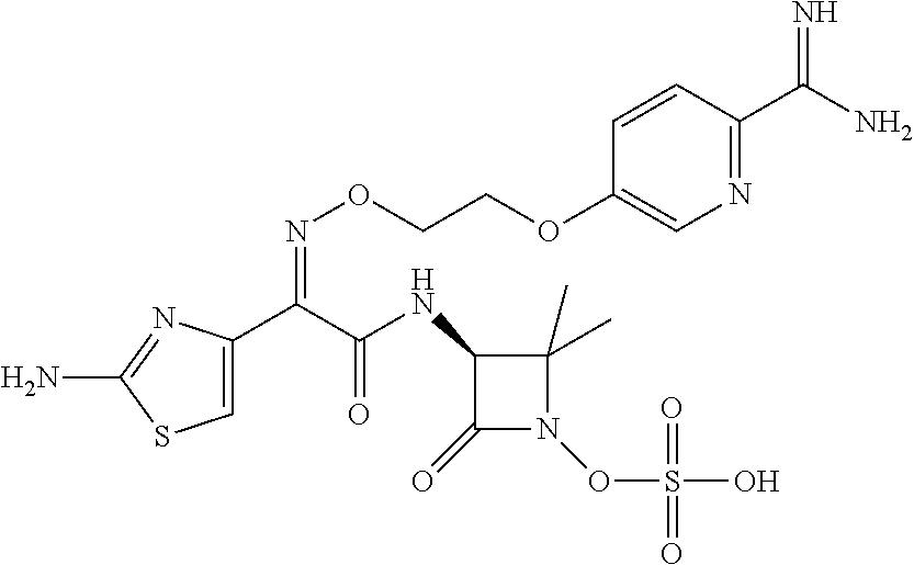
C1=C(C(C(NC2C(=O)N(OS(O)(=O)=O)C2(C)C)=O)=NOCCOC2=CN=C(C(N)=N)C=C2)N=C(N)S1
